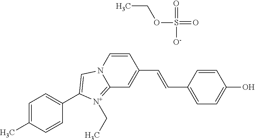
C1=C(C)C=CC(C2=CN3C=CC(C=CC4=CC=C(O)C=C4)=CC3=[N+]2CC)=C1.S(OCC)(=O)(=O)[O-]
